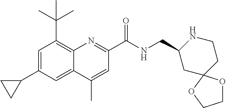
C1=C(C2CC2)C=C2C(=C1C(C)(C)C)N=C(C(NCC1CC3(CCN1)OCCO3)=O)C=C2C
